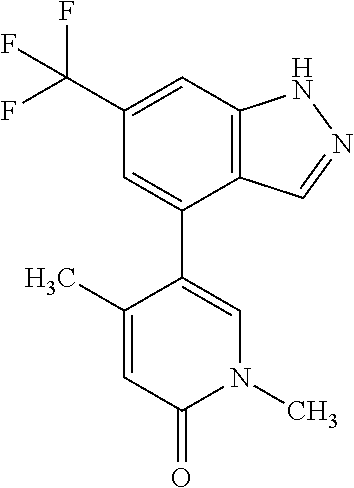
C12=C(C=C(C(F)(F)F)C=C1C1=CN(C)C(=O)C=C1C)NN=C2
